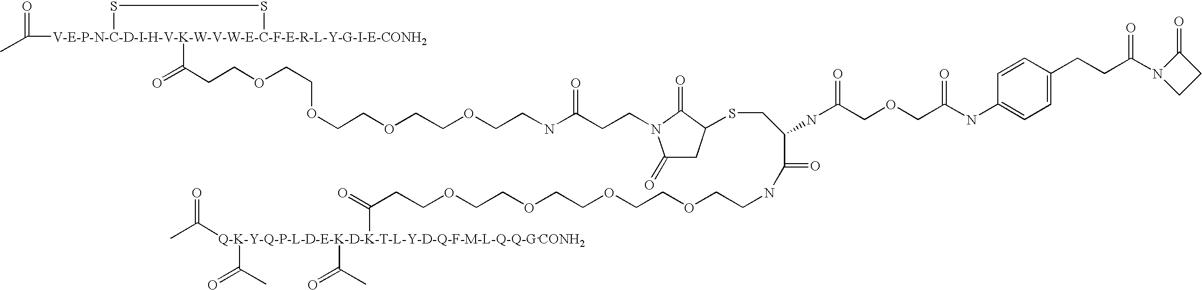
CC([V-E-P-N-C-D-I-H-V-K-W-V-W-E-C-F-E-R-L-Y-G-I-E-CONH2]1(C(=O)CCOCCOCCOCCOCCNC(CCN2C(=O)CC(SCC(C(NCCOCCOCCOCCOCCC(=O)[Q-K-Y-Q-P-L-D-E-K-D-K-T-L-Y-D-Q-F-M-L-Q-Q-G](C(C)=O)(C(=O)C)(C(=O)C)[CONH2])=O)NC(COCC(NC3=CC=C(CCC(N4CCC4=O)=O)C=C3)=O)=O)C2=O)=O)SS1)=O
